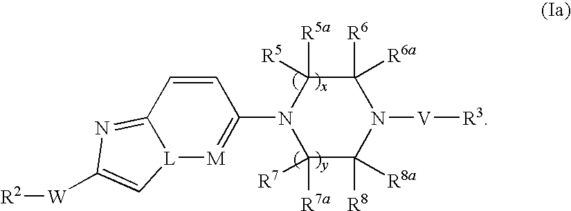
C1(N2C([R7a])([R7])C([R8])([R8a])N([V][R3])C([R6])([R6a])C2([R5a])[R5])=[M][L]2C(=NC([W][R2])=C2)C=C1
